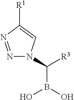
C(B(O)O)(N1N=NC([R1])=C1)[R3]
